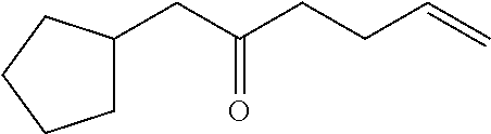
C(C(CCC=C)=O)C1CCCC1
